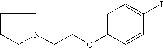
C1CCN(CCOC2=CC=C(I)C=C2)C1
